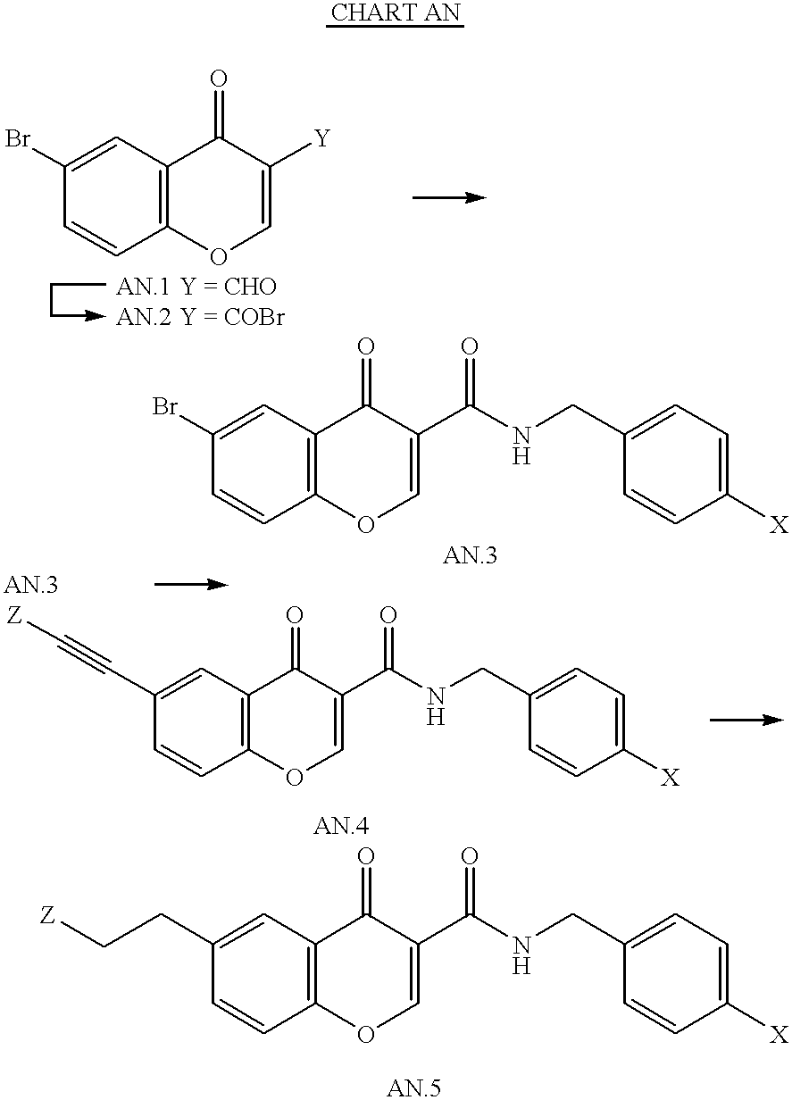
C1(Br)=CC2=C(C=C1)OC=C([Y])C2=O.C1(Br)=CC2=C(C=C1)OC=C(C(NCC1=CC=C([X])C=C1)=O)C2=O.C1(C#C[Z])=CC2=C(C=C1)OC=C(C(NCC1=CC=C([X])C=C1)=O)C2=O.C1(CC[Z])=CC2=C(C=C1)OC=C(C(NCC1=CC=C([X])C=C1)=O)C2=O
